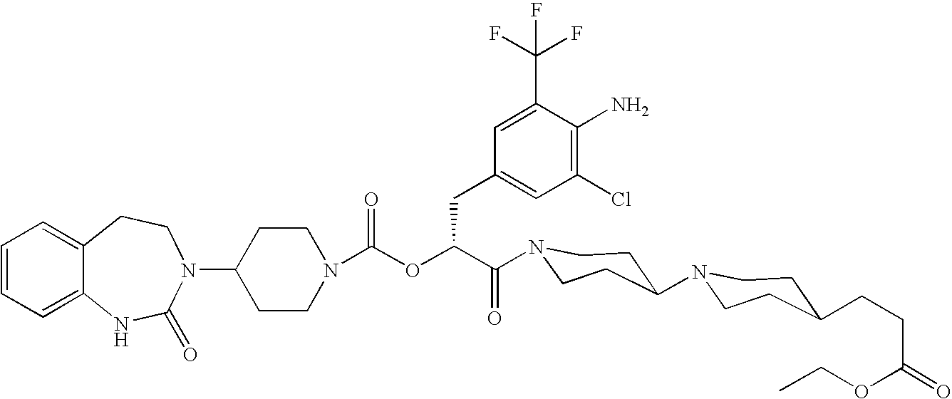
C12=CC=CC=C1NC(=O)N(C1CCN(C(OC(C(=O)N3CCC(N4CCC(CCC(=O)OCC)CC4)CC3)CC3=CC(Cl)=C(N)C(C(F)(F)F)=C3)=O)CC1)CC2
